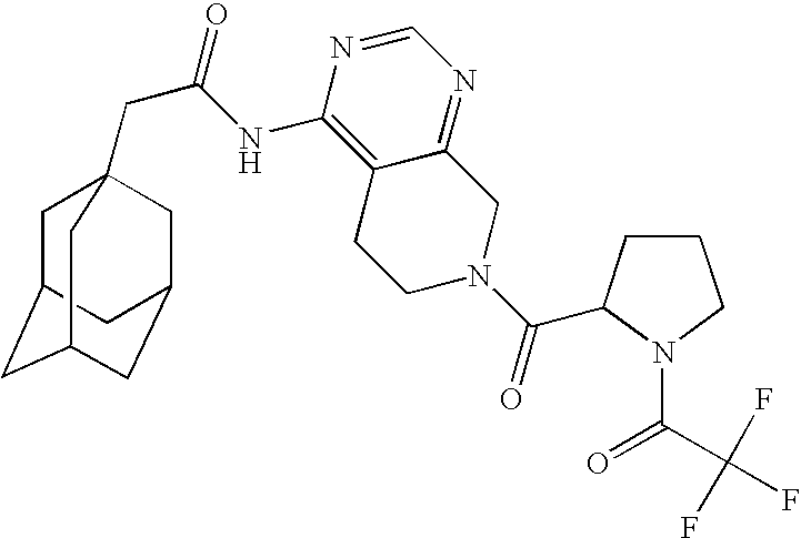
C1C2CC3CC(CC1(CC(=O)NC1=C4C(=NC=N1)CN(C(=O)C1CCCN1C(=O)C(F)(F)F)CC4)C3)C2
